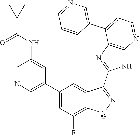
C1=NC=C(C2=CC(F)=C3C(=C2)C(C2=NC4=C(N2)N=CC=C4C2=CN=CC=C2)=NN3)C=C1NC(C1CC1)=O
